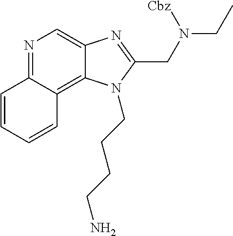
N1=C2C(=C3C(=C1)N=C(CN(CC)[Cbz])N3CCCCN)C=CC=C2
